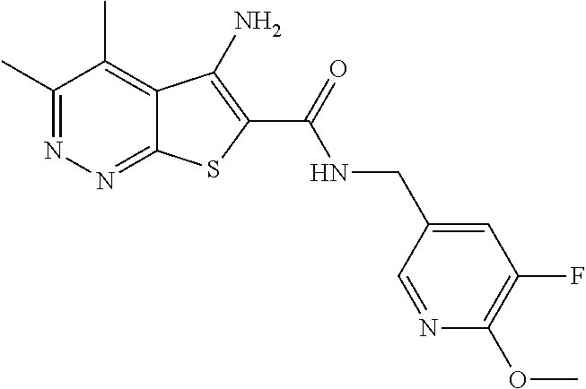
C1(C)=NN=C2C(=C1C)C(N)=C(C(=O)NCC1=CC(F)=C(OC)N=C1)S2
